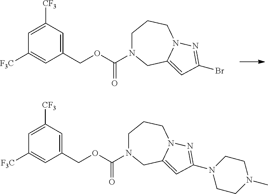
C1(COC(N2CCCN3C(=CC(Br)=N3)C2)=O)=CC([CF3])=CC([F3C])=C1.C1(COC(N2CCCN3C(=CC(N4CCN(C)CC4)=N3)C2)=O)=CC([CF3])=CC([F3C])=C1
